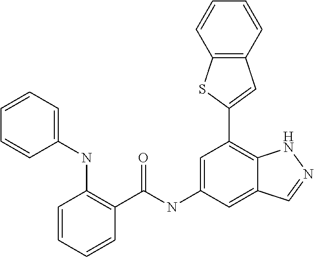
C12=C(C=CC=C1)C=C(C1=C3C(=CC(NC(=O)C4=C(NC5=CC=CC=C5)C=CC=C4)=C1)C=NN3)S2
